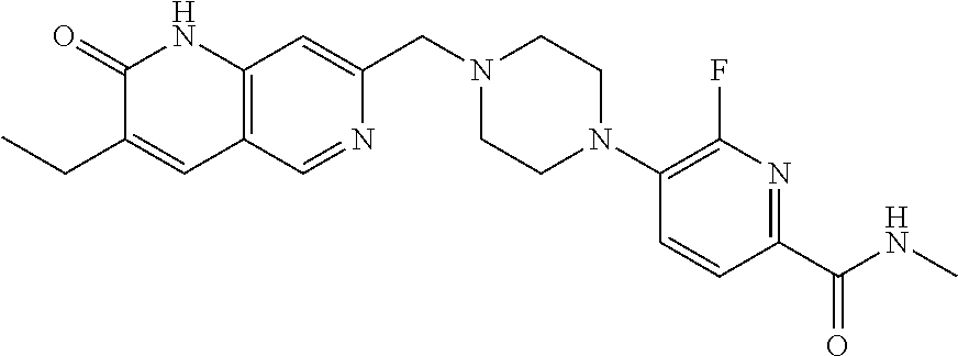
C1(=O)C(CC)=CC2=C(N1)C=C(CN1CCN(C3=C(F)N=C(C(=O)NC)C=C3)CC1)N=C2
